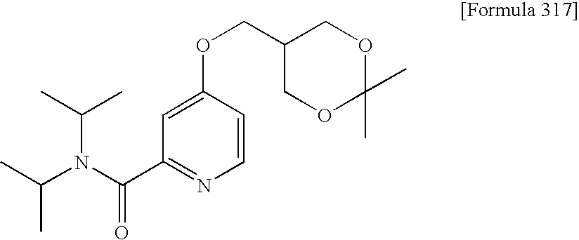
C1=C(OCC2COC(C)(C)OC2)C=CN=C1C(N(C(C)C)C(C)C)=O
